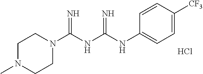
Cl.C1(NC(NC(N2CCN(C)CC2)=N)=N)=CC=C([CF3])C=C1
